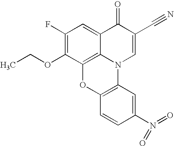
C1(F)=C(OCC)C2=C3C(=C1)C(=O)C(C#N)=CN3C1=C(O2)C=CC(N(=O)=O)=C1
